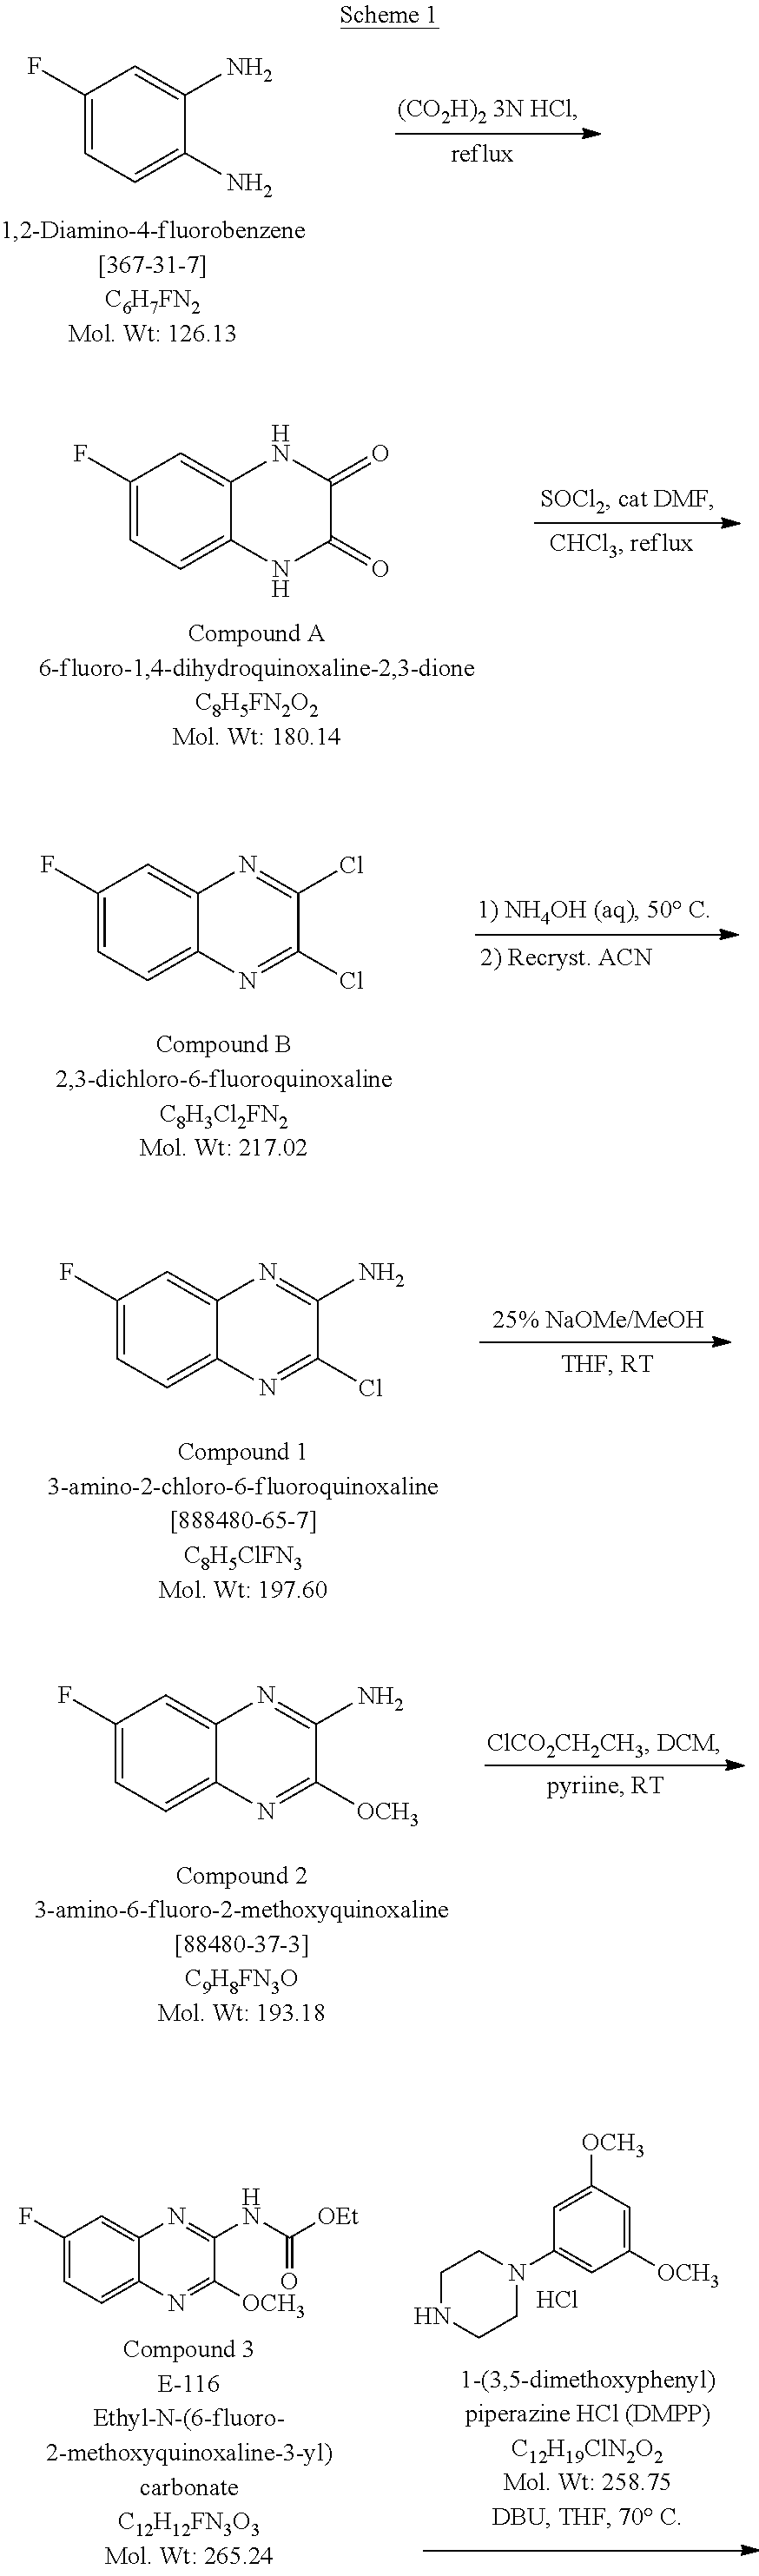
C12=CC(F)=CC=C1N=C([OCH3])C(N)=N2.C1(F)=CC=C(N)C(N)=C1.C12=CC(F)=CC=C1NC(=O)C(=O)N2.C12=CC(F)=CC=C1N=C(Cl)C(Cl)=N2.C12=CC(F)=CC=C1N=C(Cl)C(N)=N2.C12=CC(F)=CC=C1N=C([OCH3])C(NC(=O)[OEt])=N2.C1NCCN(C2=CC([OCH3])=CC([OCH3])=C2)C1.Cl
